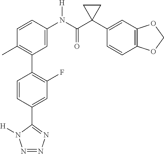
C1=CC(N(C(C2(C3=CC4=C(C=C3)OCO4)CC2)=O)[H])=CC(C2=C(F)C=C(C3=NN=NN3[H])C=C2)=C1C
